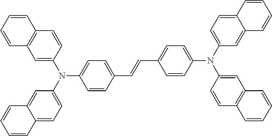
C1=C(N(C2=CC=C3C(=C2)C=CC=C3)C2=CC=C(C=CC3=CC=C(N(C4=CC=C5C(=C4)C=CC=C5)C4=CC5=C(C=C4)C=CC=C5)C=C3)C=C2)C=CC2=C1C=CC=C2
